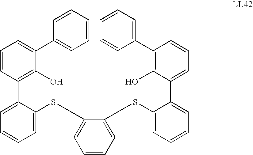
C1=C(SC2=CC=CC=C2SC2=CC=CC=C2C2=CC=CC(C3=CC=CC=C3)=C2O)C(C2=C(O)C(C3=CC=CC=C3)=CC=C2)=CC=C1
